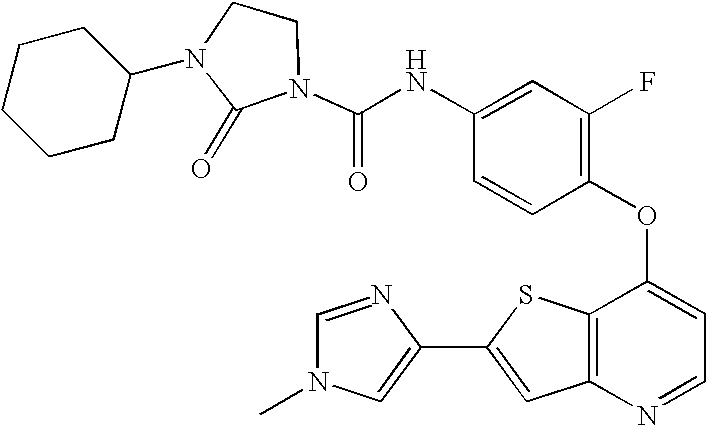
C(NC1=CC(F)=C(OC2=CC=NC3=C2SC(C2=CN(C)C=N2)=C3)C=C1)(=O)N1CCN(C2CCCCC2)C1=O
